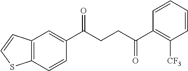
C12=C(C=CC(C(CCC(C3=C([CF3])C=CC=C3)=O)=O)=C1)SC=C2
